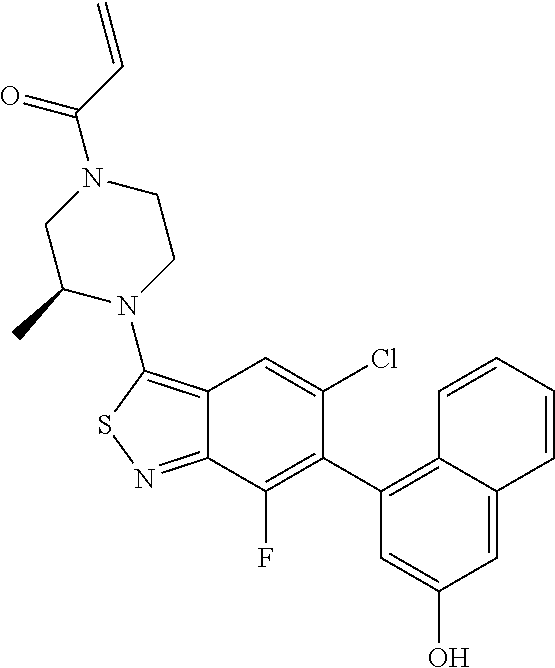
C12=C(N3CCN(C(C=C)=O)CC3C)SN=C1C(F)=C(C1=C3C(=CC(O)=C1)C=CC=C3)C(Cl)=C2
